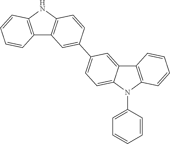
C12=C(NC3=C1C=C(C1=CC=C4C(=C1)C1=C(N4C4=CC=CC=C4)C=CC=C1)C=C3)C=CC=C2
